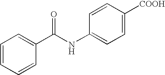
C1=CC=CC(C(NC2=CC=C([COOH])C=C2)=O)=C1
